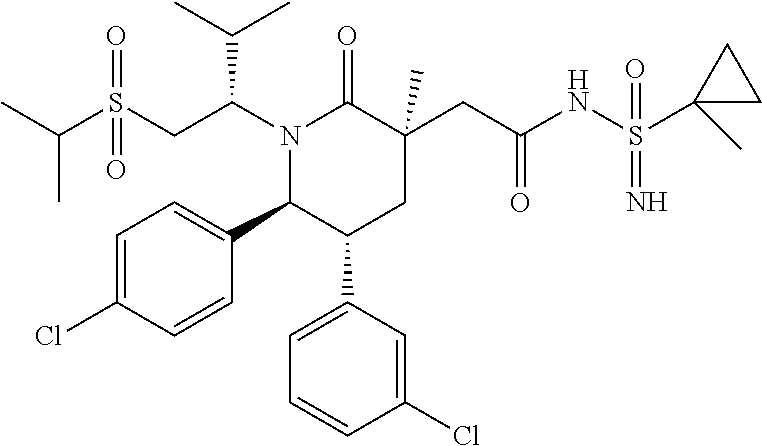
C(C)(C)S(CC(N1C(=O)C(CC(NS(=O)(=N)C2(C)CC2)=O)(C)CC(C2=CC=CC(Cl)=C2)C1C1=CC=C(Cl)C=C1)C(C)C)(=O)=O
